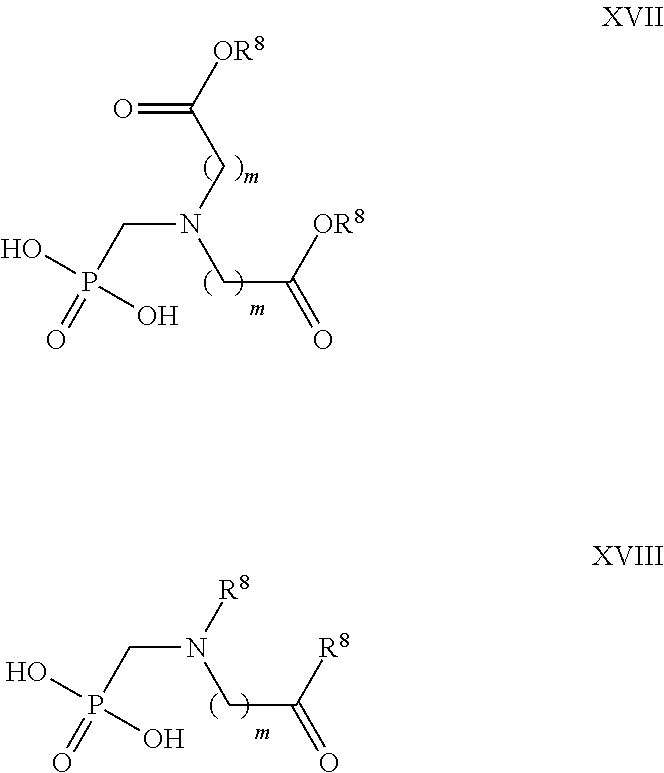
C(N(CC([OR8])=O)CC(=O)[OR8])P(O)(O)=O.C(N([R8])CC(=O)[R8])P(O)(O)=O
